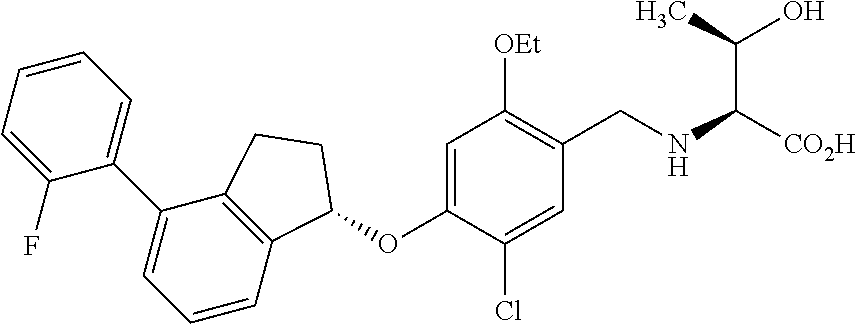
C1(F)=CC=CC=C1C1=CC=CC2=C1CCC2OC1=CC([OEt])=C(CNC([CO2H])C(O)C)C=C1Cl
